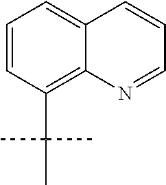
C1=CC(C(C)(C)C)=C2C(=C1)C=CC=N2
